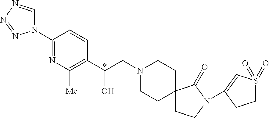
N1(C2=NC([Me])=C(C(CN3CCC4(CC3)CCN(C3=CS(=O)(=O)CC3)C4=O)O)C=C2)C=NN=N1
